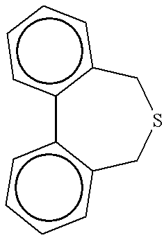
c12c(cccc1)CSCc1c-2cccc1
